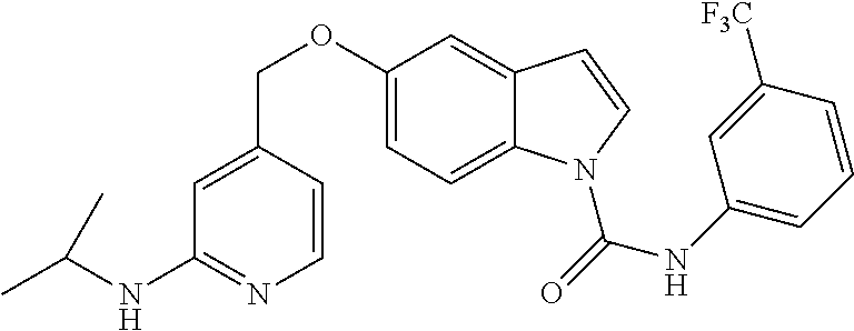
O(C1=CC=C2C(=C1)C=CN2C(=O)NC1=CC=CC([F3C])=C1)CC1=CC(NC(C)C)=NC=C1
